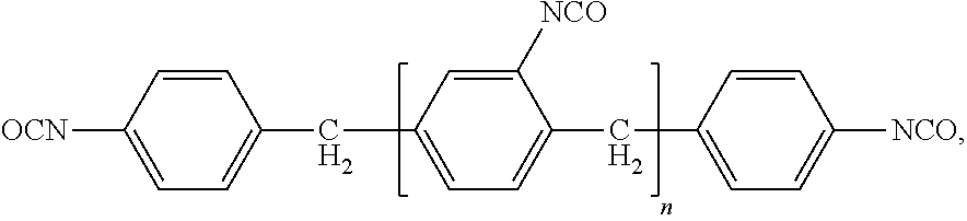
[H2].C1=CC([OCN])=CC=C1CC1=CC=C(CC2=CC=C([NCO])C=C2)C([NCO])=C1.[H2]
